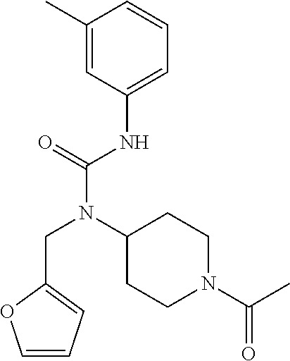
C1=C(NC(N(C2CCN(C(C)=O)CC2)CC2=CC=CO2)=O)C=C(C)C=C1
